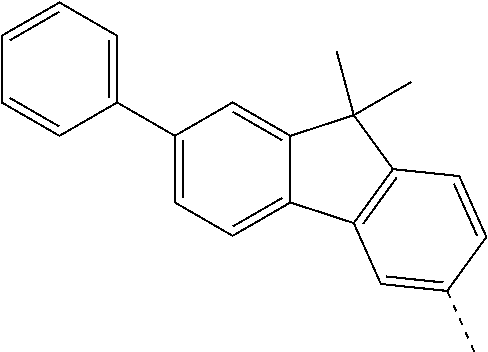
C1(C2=CC=CC=C2)=CC=C2C(=C1)C(C)(C)C1=C2C=C(C)C=C1
